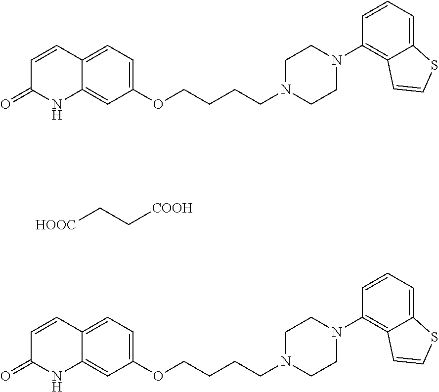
C12=CC(OCCCCN3CCN(C4=C5C(=CC=C4)SC=C5)CC3)=CC=C1C=CC(=O)N2.C12=CC(OCCCCN3CCN(C4=C5C(=CC=C4)SC=C5)CC3)=CC=C1C=CC(=O)N2.C([COOH])C[HOOC]
